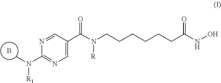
C(N(CCCCCCC(NO)=O)[R])(=O)C1=CN=C(N(C)[R1])N=C1.B
